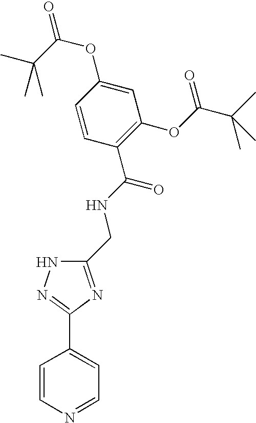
C1=CN=CC=C1C1=NNC(CNC(=O)C2=C(OC(C(C)(C)C)=O)C=C(OC(=O)C(C)(C)C)C=C2)=N1
